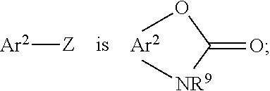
COC([NR9]C)=O.[Ar2][Z]
